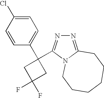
C1=C(Cl)C=CC(C2(C3=NN=C4N3CCCCCC4)CC(F)(F)C2)=C1
